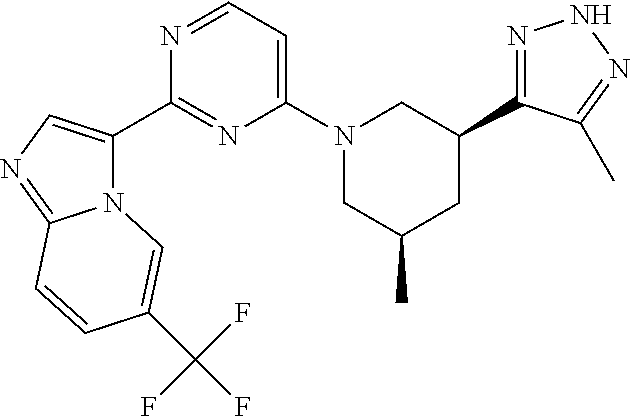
N12C(C3=NC(N4CC(C)CC(C5=NNN=C5C)C4)=CC=N3)=CN=C1C=CC(C(F)(F)F)=C2
